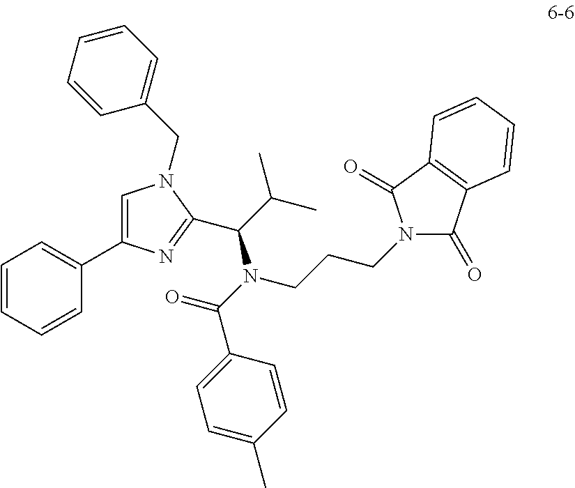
C1=CC=CC(C2=CN(CC3=CC=CC=C3)C(C(C(C)C)N(CCCN3C(=O)C4=C(C3=O)C=CC=C4)C(C3=CC=C(C)C=C3)=O)=N2)=C1
